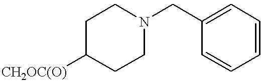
[CH2OC(O)]C1CCN(CC2=CC=CC=C2)CC1
